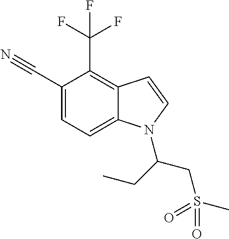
C1(C#N)=CC=C2C(=C1C(F)(F)F)C=CN2C(CS(C)(=O)=O)CC
